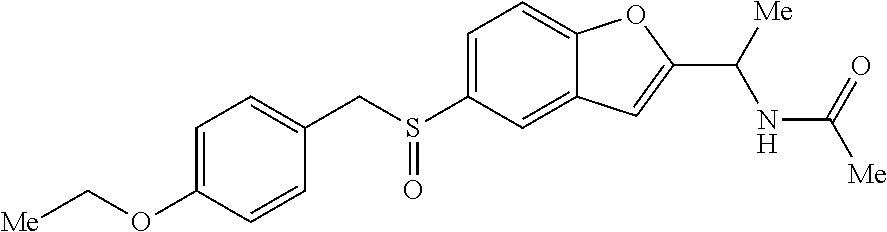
C1=C(S(CC2=CC=C(OC[Me])C=C2)=O)C=C2C(=C1)OC(C([Me])NC(=O)[Me])=C2
